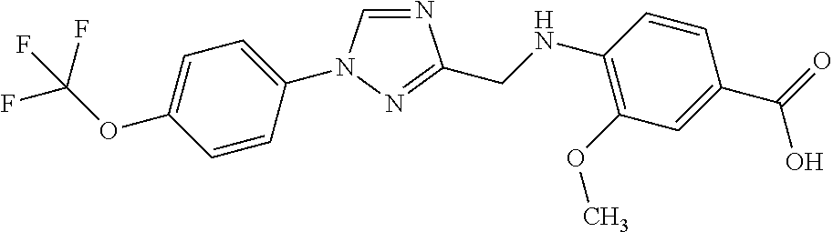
N1=CN(C2=CC=C(OC(F)(F)F)C=C2)N=C1CNC1=C(OC)C=C(C(O)=O)C=C1
